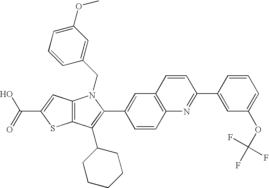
C(C1=CC2=C(S1)C(C1CCCCC1)=C(C1=CC3=C(C=C1)N=C(C1=CC(OC(F)(F)F)=CC=C1)C=C3)N2CC1=CC(OC)=CC=C1)(=O)O
